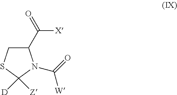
C1(C([X])=O)CSC([Z])([D])N1C(=O)[W]
